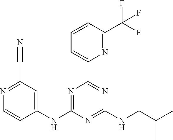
C1(NC2=CC(C#N)=NC=C2)=NC(C2=CC=CC(C(F)(F)F)=N2)=NC(NCC(C)C)=N1
